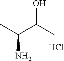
C(C(O)C)(C)N.Cl
